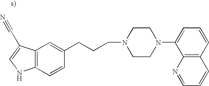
C12=C(C=CC(CCCN3CCN(C4=CC=CC5=C4N=CC=C5)CC3)=C1)NC=C2C#N
